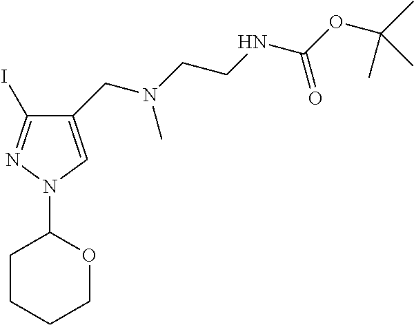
C1(I)=NN(C2CCCCO2)C=C1CN(CCNC(OC(C)(C)C)=O)C
